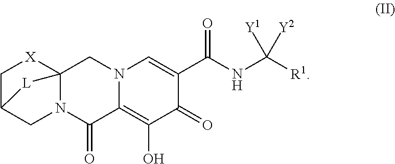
N12C3(CN4C(=C(O)C(=O)C(C(NC([R1])([Y1])[Y2])=O)=C4)C1=O)[X]CC(C2)[L]3
